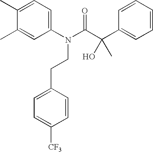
C1(C)=CC=C(N(C(C(C2=CC=CC=C2)(C)O)=O)CCC2=CC=C([CF3])C=C2)C=C1C
